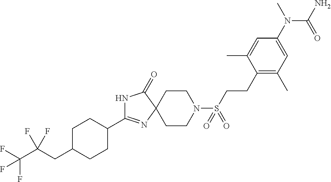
C1(C2=NC3(C(=O)N2)CCN(S(CCC2=C(C)C=C(N(C)C(=O)N)C=C2C)(=O)=O)CC3)CCC(CC(C(F)(F)F)(F)F)CC1
